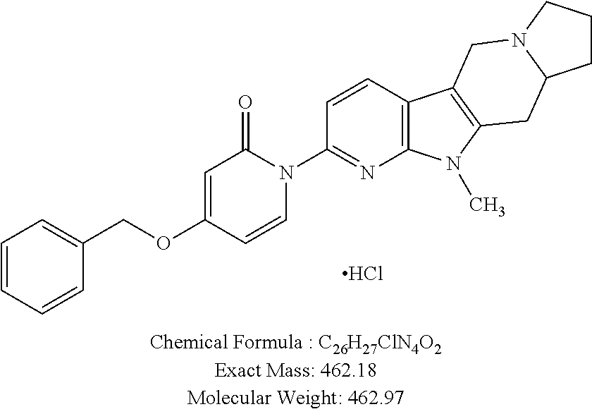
C1=CC=CC(COC2=CC(=O)N(C3=NC4=C(C=C3)C3=C(N4C)CC4N(C3)CCC4)C=C2)=C1.Cl
